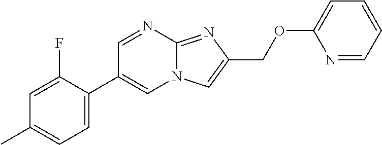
C1=C(C2=CN3C(=NC(COC4=CC=CC=N4)=C3)N=C2)C(F)=CC(C)=C1
